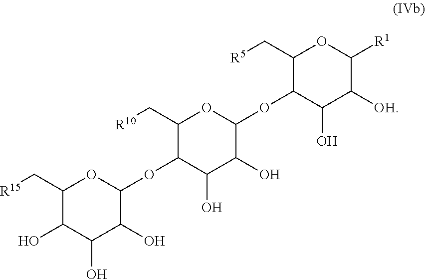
C1(C[R15])C(O)C(O)C(O)C(OC2C(O)C(O)C(OC3C(O)C([OH])C([R1])OC3C[R5])OC2C[R10])O1
